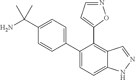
C1(C(N)(C)C)=CC=C(C2=CC=C3C(=C2C2=CC=NO2)C=NN3)C=C1
